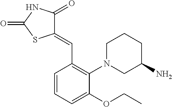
C1(=CC2=C(N3CCCC(N)C3)C(OCC)=CC=C2)C(=O)NC(=O)S1
